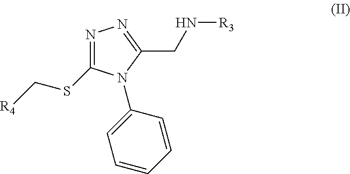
N1=C(SC[R4])N(C2=CC=CC=C2)C(CN[R3])=N1
